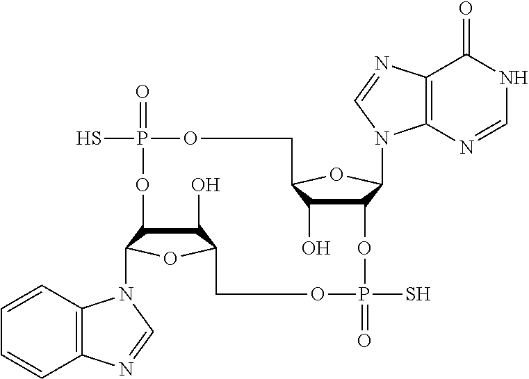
C1(O)C2C(N3C4=C(C=CC=C4)N=C3)OC1COP(=O)(S)OC1C(O)C(OC1N1C3=C(C(=O)NC=N3)N=C1)COP(=O)(S)O2
